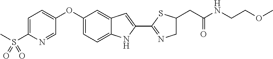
C1=C(S(C)(=O)=O)N=CC(OC2=CC=C3C(=C2)C=C(C2=NCC(CC(NCCOC)=O)S2)N3)=C1
